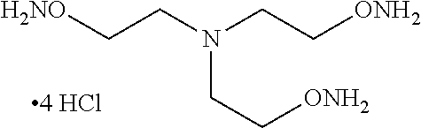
[H2NO]CCN(CC[ONH2])CC[ONH2]
